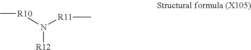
C[R10]N([R11]C)[R12]
